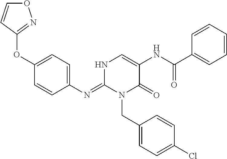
C1(N=C2N(CC3=CC=C(Cl)C=C3)C(=O)C(NC(=O)C3=CC=CC=C3)=CN2)=CC=C(OC2=NOC=C2)C=C1
